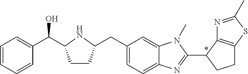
C1=CC=CC(C(O)C2CCC(CC3=CC=C4C(=C3)N(C)C(C3CCC5=C3N=C(C)S5)=N4)N2)=C1
